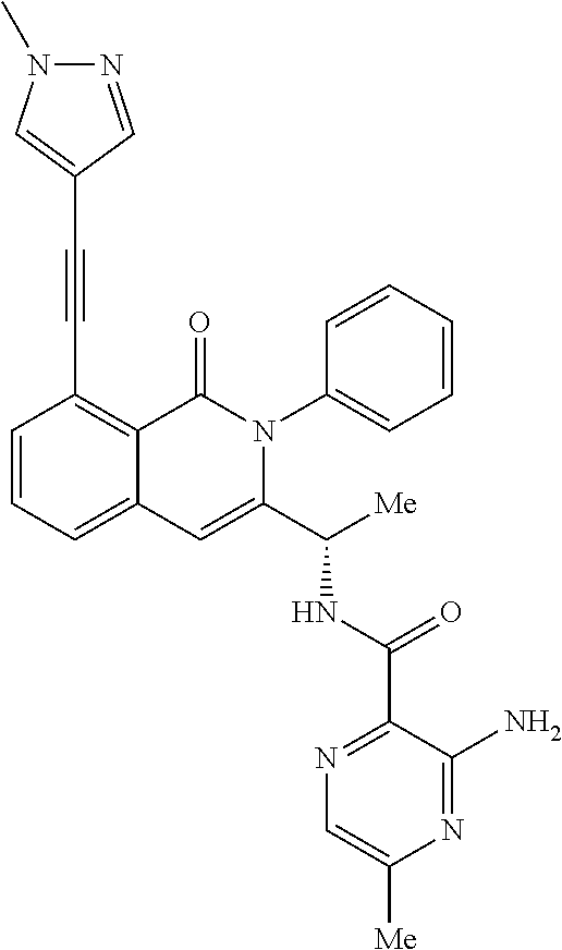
C1=CC=C2C(=C1C#CC1=CN(C)N=C1)C(=O)N(C1=CC=CC=C1)C(C([Me])NC(C1=NC=C([Me])N=C1N)=O)=C2
